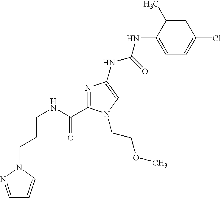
C(NC(=O)C1=NC(NC(NC2=CC=C(Cl)C=C2C)=O)=CN1CCOC)CCN1C=CC=N1
